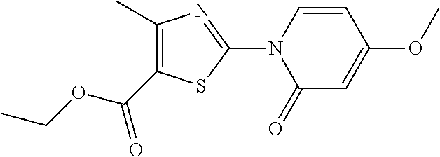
O(C(C1=C(C)N=C(N2C(=O)C=C(OC)C=C2)S1)=O)CC
